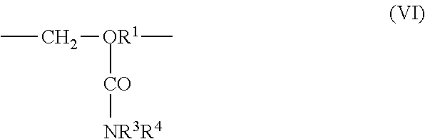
CC[OR1](C)[CO][NR3R4]
